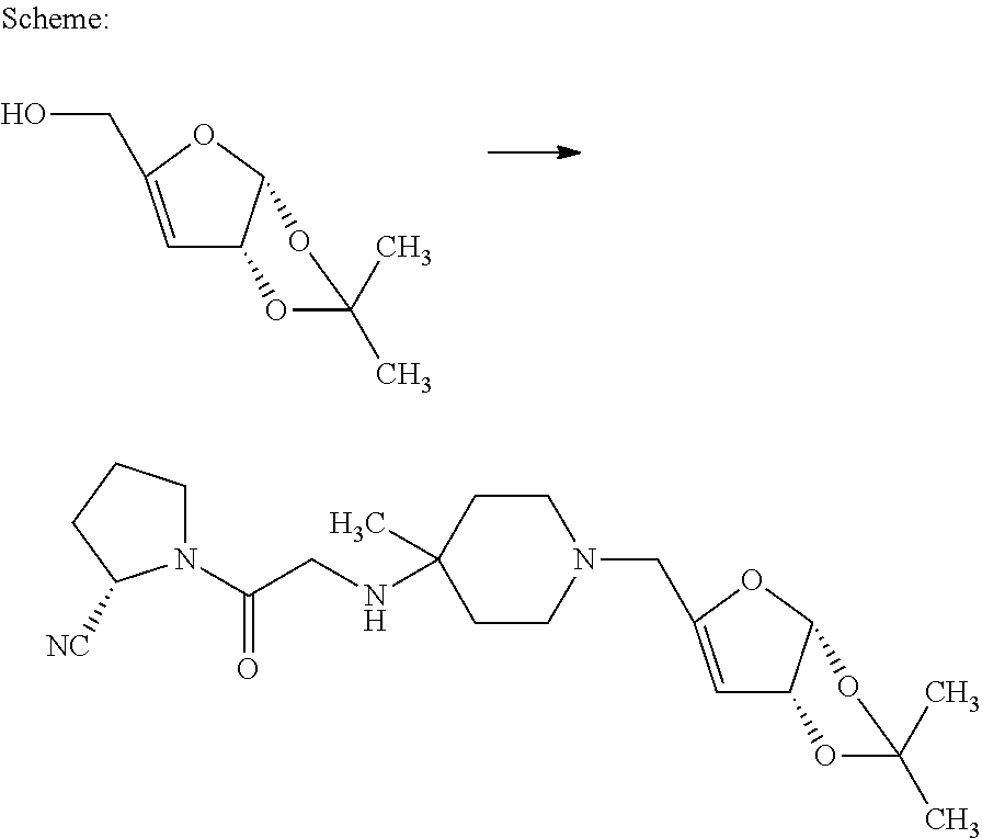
C1=C(CO)OC2C1OC(C)(C)O2.C1=C(CN2CCC(C)(NCC(N3CCCC3[NC])=O)CC2)OC2C1OC(C)(C)O2
